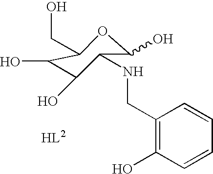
C1(CNC2C(O)C(O)C(CO)OC2O)=C(O)C=CC=C1
